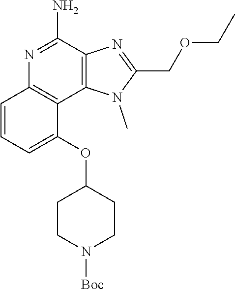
C1(OC2CCN([Boc])CC2)=CC=CC2=C1C1=C(C(N)=N2)N=C(COCC)N1C
